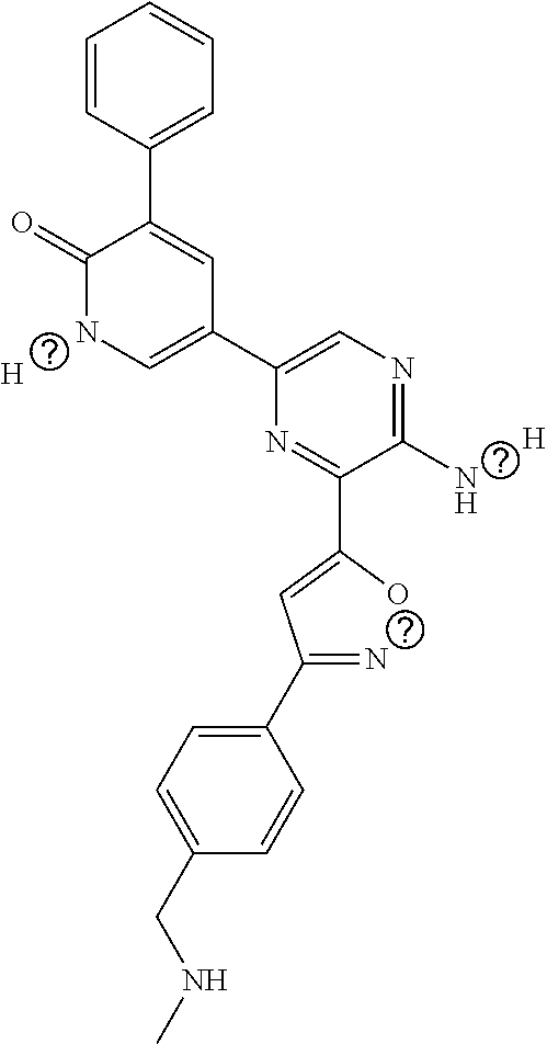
[H].[H].C1=C(C(=N)C=C(O)C2=NC(C3=CNC(=O)C(C4=CC=CC=C4)=C3)=CN=C2N)C=CC(CNC)=C1
